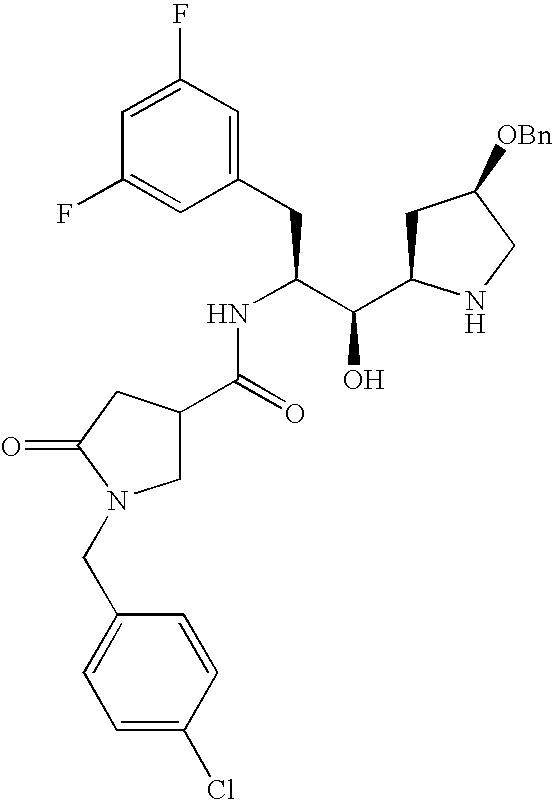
C1(F)=CC(F)=CC(CC(C(C2CC([OBn])CN2)O)NC(C2CN(CC3=CC=C(Cl)C=C3)C(=O)C2)=O)=C1
